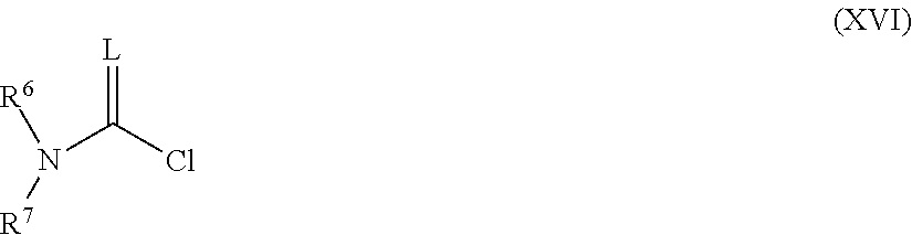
N(C(Cl)=[L])([R6])[R7]
